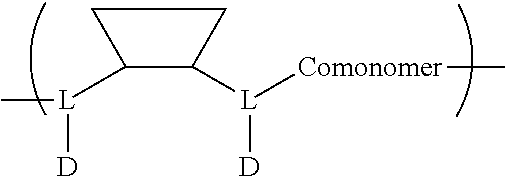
C[L](C1C([L]([Comonomer]C)[D])CC1)[D]
